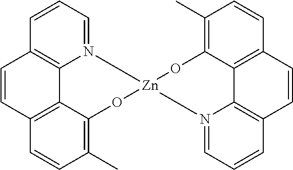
C1=CC2=C3C4=C1C=CC=N4[Zn]1(OC3=C(C)C=C2)N2=CC=CC3=C2C2=C(C=C3)C=CC(C)=C2O1
